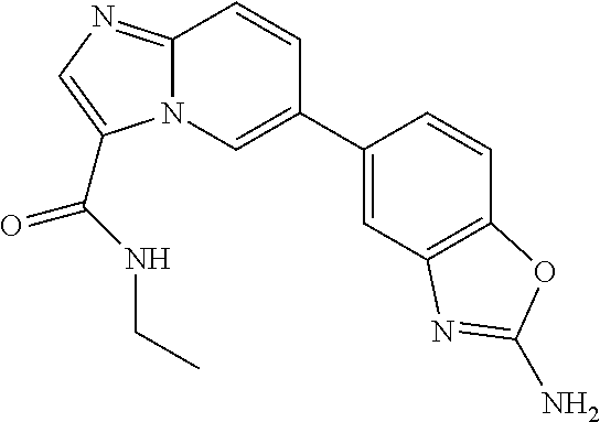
N12C(=NC=C1C(NCC)=O)C=CC(C1=CC3=C(C=C1)OC(N)=N3)=C2
